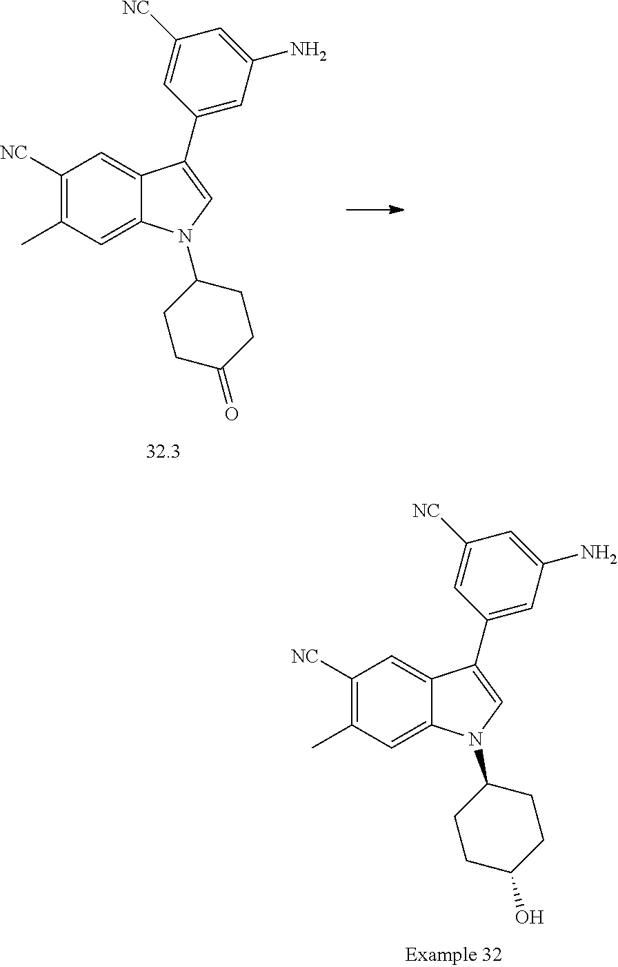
C1([NC])=C(C)C=C2C(=C1)C(C1=CC(N)=CC([NC])=C1)=CN2C1CCC(O)CC1.C1([NC])=C(C)C=C2C(=C1)C(C1=CC(N)=CC([NC])=C1)=CN2C1CCC(=O)CC1
